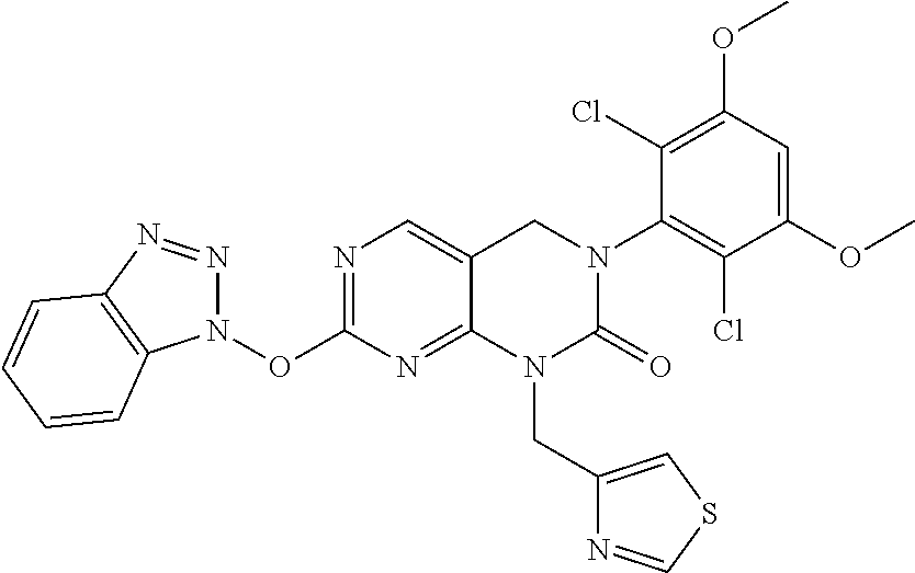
O(C1=NC=C2C(=N1)N(CC1=CSC=N1)C(=O)N(C1=C(Cl)C(OC)=CC(OC)=C1Cl)C2)N1N=NC2=C1C=CC=C2
